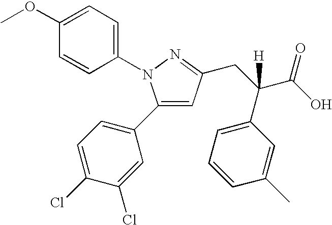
OC(C(CC1=NN(C2=CC=C(OC)C=C2)C(C2=CC=C(Cl)C(Cl)=C2)=C1)(C1=CC=CC(C)=C1)[H])=O
